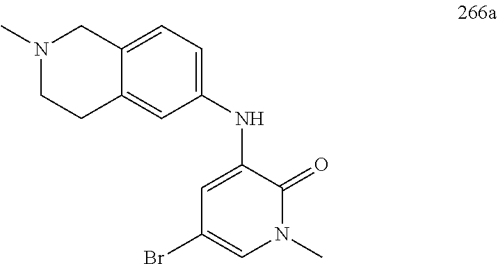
C1=C(NC2=CC=C3C(=C2)CCN(C)C3)C(=O)N(C)C=C1Br
